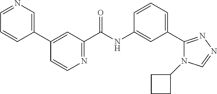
C1(C2=CN=CC=C2)=CC(C(NC2=CC(C3=NN=CN3C3CCC3)=CC=C2)=O)=NC=C1
